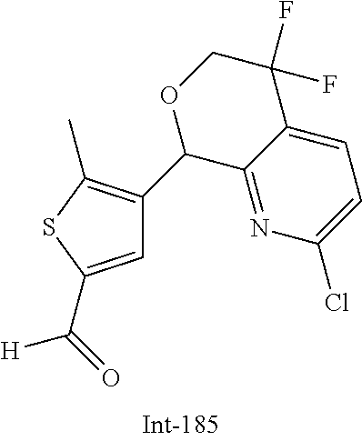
C1=C(C(=O)[H])SC(C)=C1C1C2=NC(Cl)=CC=C2C(F)(F)CO1
